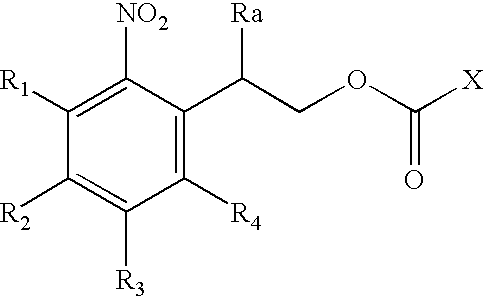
C1([NO2])=C([R1])C([R2])=C([R3])C([R4])=C1C(COC([X])=O)[Ra]
